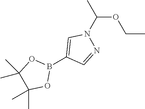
B1(C2=CN(C(C)OCC)N=C2)OC(C)(C)C(C)(C)O1
